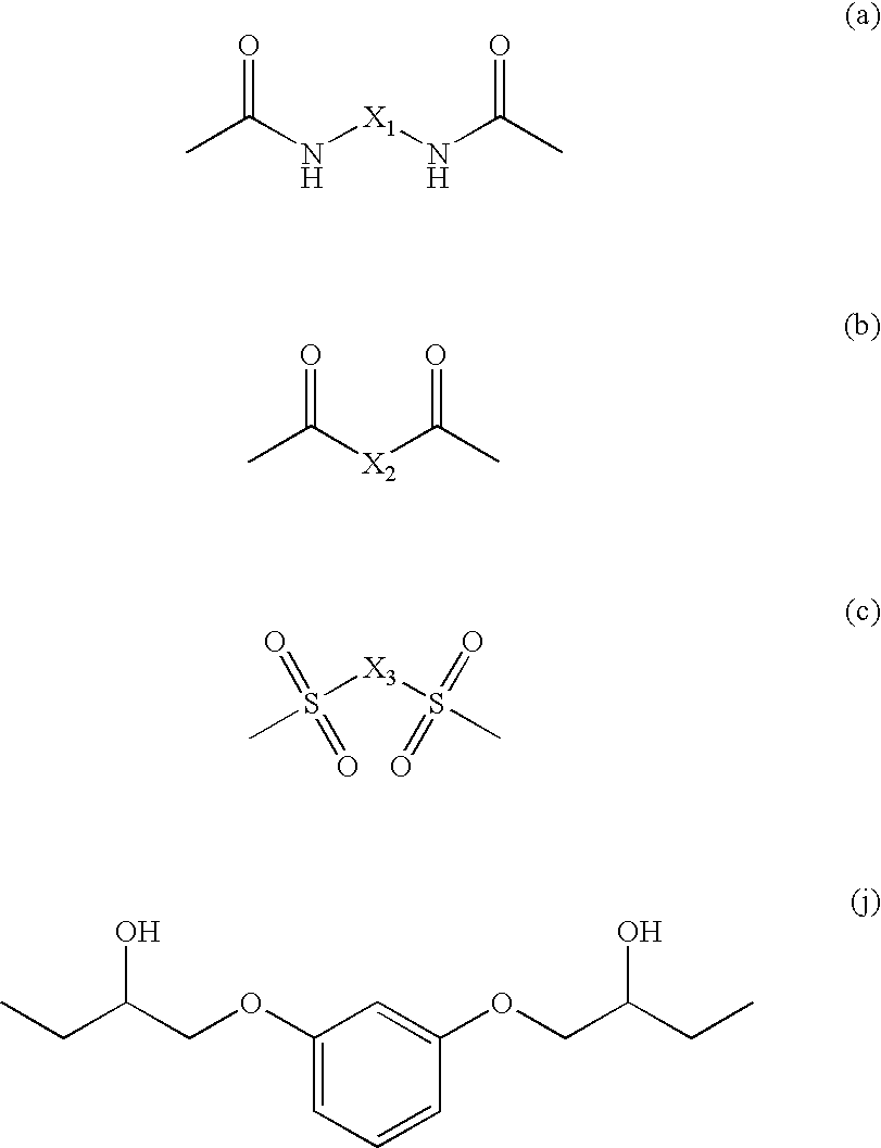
CC(N[X1]NC(C)=O)=O.CC([X2]C(C)=O)=O.CS([X3]S(C)(=O)=O)(=O)=O.C1(OCC(CC)O)=CC=CC(OCC(CC)O)=C1
